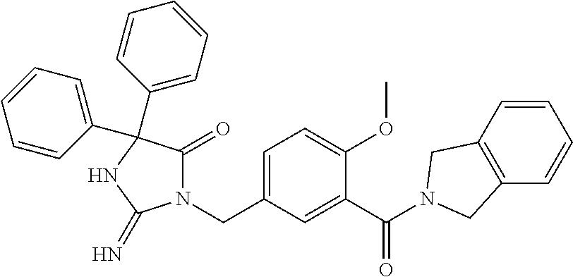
N1(CC2=CC=C(OC)C(C(=O)N3CC4=C(C=CC=C4)C3)=C2)C(=O)C(C2=CC=CC=C2)(C2=CC=CC=C2)NC1=N
